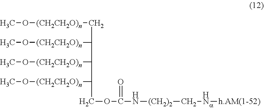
CO[(CH2CH2O)n]CC([(CH2CH2O)n]OC)C([(CH2CH2O)n]OC)C([(CH2CH2O)n]OC)COC(=O)N[(CH2)2]CN[h.AM(1-52)]
